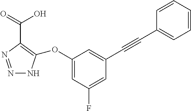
N1=NC(C(O)=O)=C(OC2=CC(F)=CC(C#CC3=CC=CC=C3)=C2)N1
